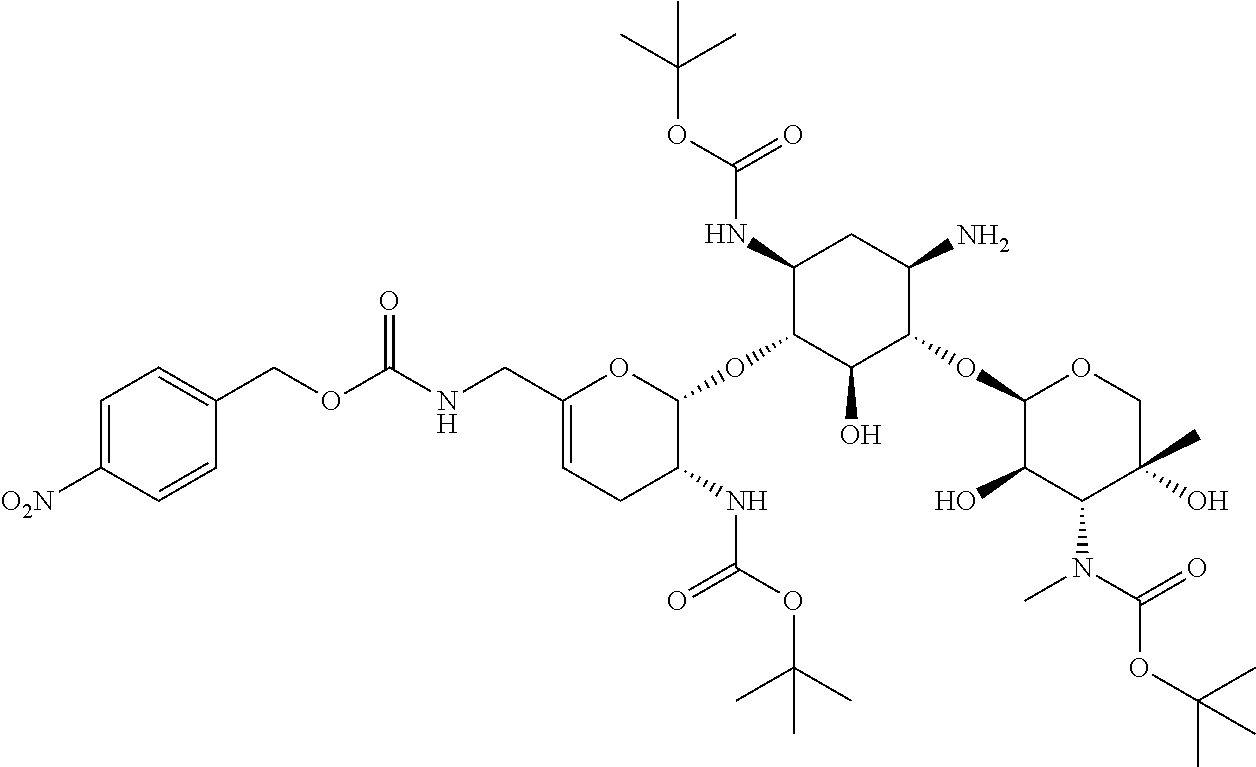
C1=C([O2N])C=CC(COC(NCC2=CCC(NC(OC(C)(C)C)=O)C(OC3C(NC(OC(C)(C)C)=O)CC(N)C(OC4C(O)C(N(C)C(=O)OC(C)(C)C)C(O)(C)CO4)C3O)O2)=O)=C1
